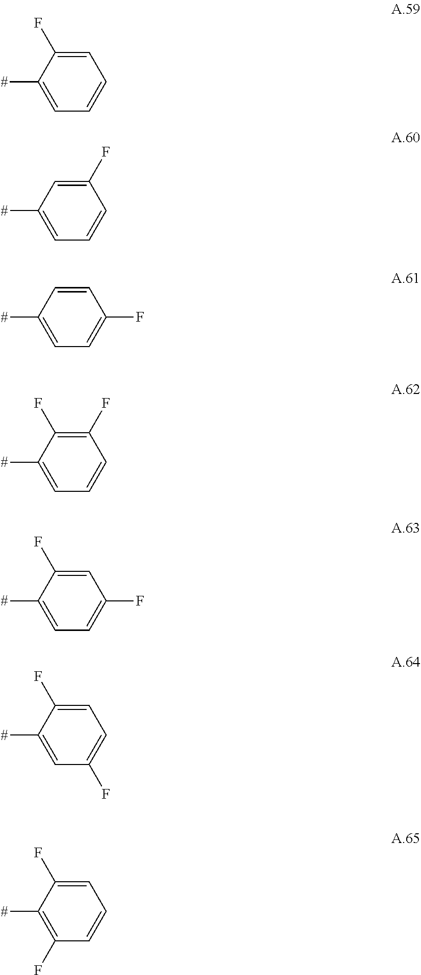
[#]C1=CC=CC=C1F.[#]C1=CC=CC(F)=C1.[#]C1=CC=C(F)C=C1.[#]C1=CC=CC(F)=C1F.[#]C1=CC=C(F)C=C1F.[#]C1=CC(F)=CC=C1F.[#]C1=C(F)C=CC=C1F
